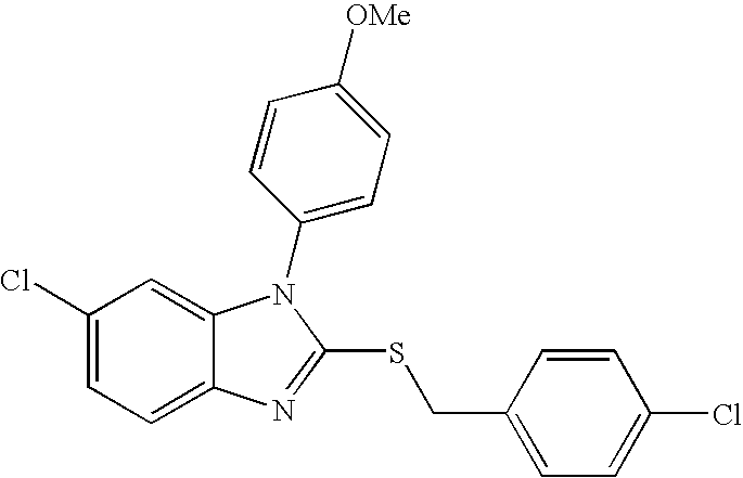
C1(Cl)=CC=C2C(=C1)N(C1=CC=C([OMe])C=C1)C(SCC1=CC=C(Cl)C=C1)=N2
